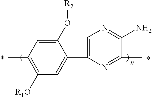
C1(O[R2])=CC(C)=C([R1O])C=C1C1=CN=C(N)C(C)=N1
